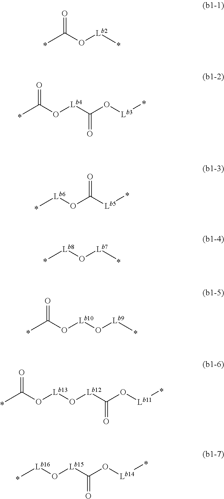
CC(O[Lb2]C)=O.CC(O[Lb4]C(O[Lb3]C)=O)=O.C[Lb6]OC([Lb5]C)=O.C[Lb8]O[Lb7]C.CC(O[Lb10]O[Lb9]C)=O.CC(O[Lb13]O[Lb12]C(O[Lb11]C)=O)=O.C[Lb16]O[Lb15]C(O[Lb14]C)=O
